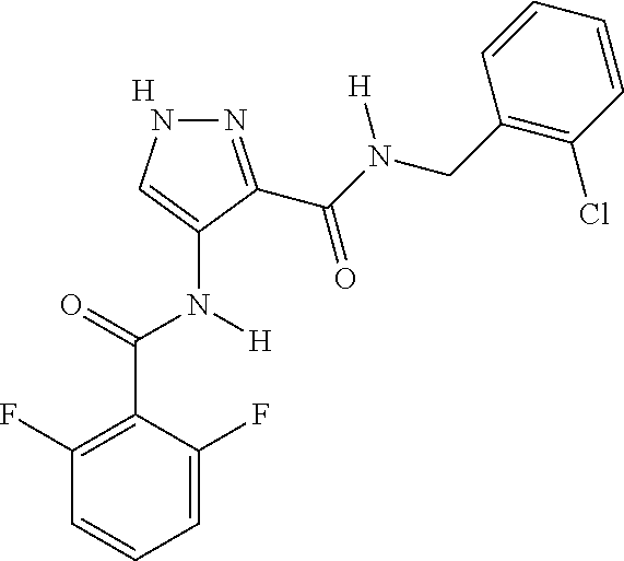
[H].C1=C(F)C(C(=O)N(C2=CNN=C2C(N(CC2=C(Cl)C=CC=C2)[H])=O)[H])=C(F)C=C1
